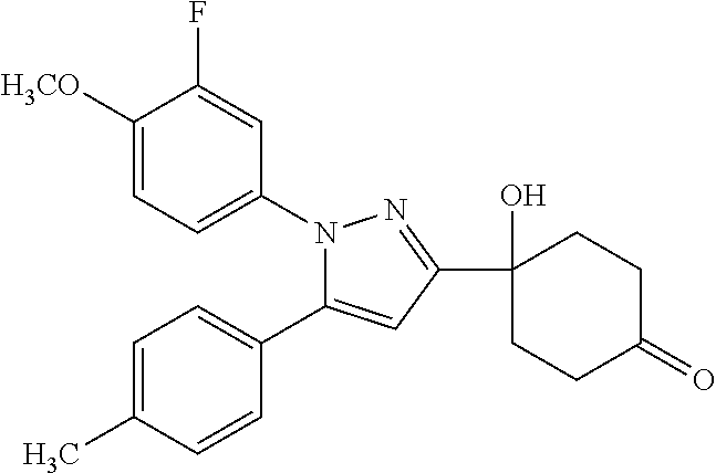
C1([H3CO])=CC=C(N2C(C3=CC=C(C)C=C3)=CC(C3(O)CCC(=O)CC3)=N2)C=C1F
